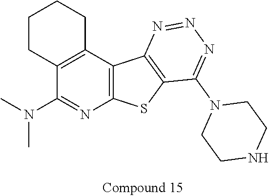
C1CC2=C(CC1)C1=C(N=C2N(C)C)SC2=C1N=NN=C2N1CCNCC1
